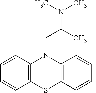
C1=CC2=C(C=C1)SC1=C(N2CC(C)N(C)C)C=CC=C1
